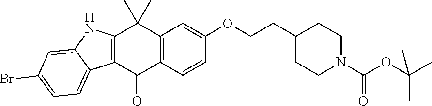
C12=C(C=CC(OCCC3CCN(C(OC(C)(C)C)=O)CC3)=C1)C(=O)C1=C(C2(C)C)NC2=CC(Br)=CC=C12
